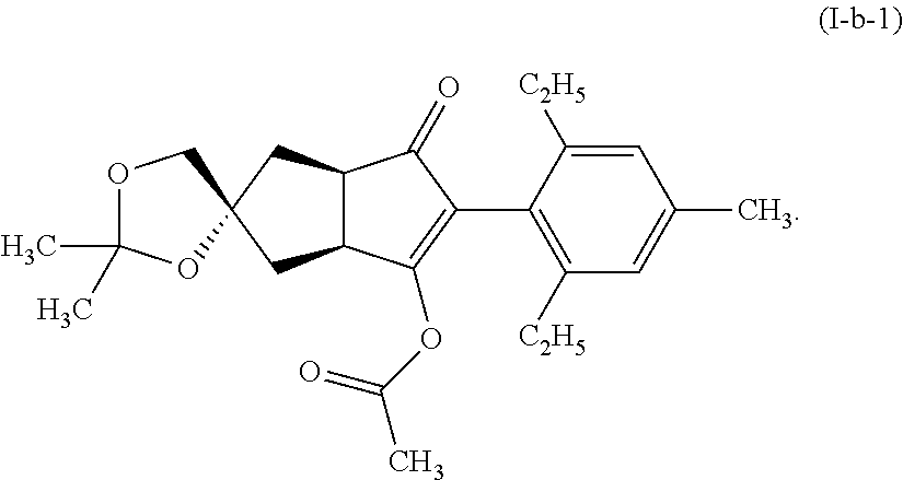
O1C(C)(C)OC2(C1)CC1C(C2)C(=O)C(C2=C([C2H5])C=C(C)C=C2[C2H5])=C1OC(C)=O
